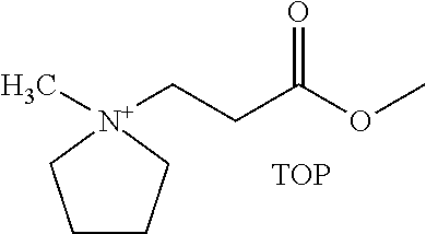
C1CC[N+](C)(CCC(OC)=O)C1.[TOP]
